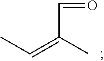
C(C(C)=CC)=O
